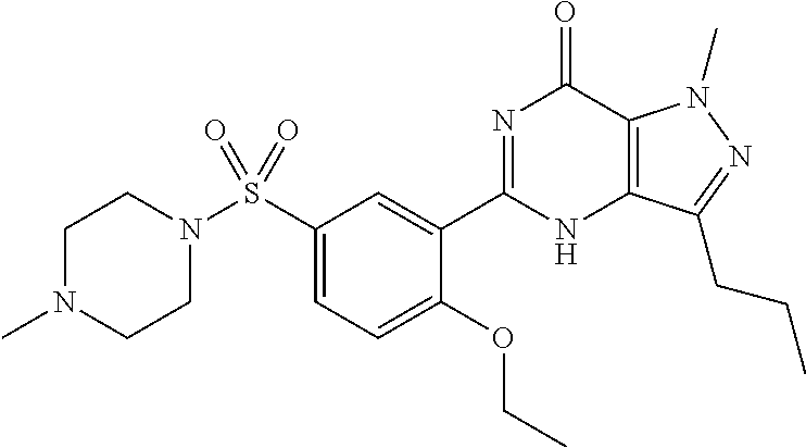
C1N(C)CCN(S(C2=CC=C(OCC)C(C3=NC(=O)C4=C(N3)C(CCC)=NN4C)=C2)(=O)=O)C1
